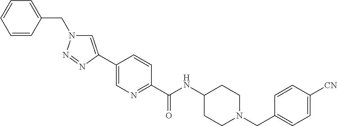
C1(C2=CN(CC3=CC=CC=C3)N=N2)=CN=C(C(NC2CCN(CC3=CC=C([CN])C=C3)CC2)=O)C=C1
